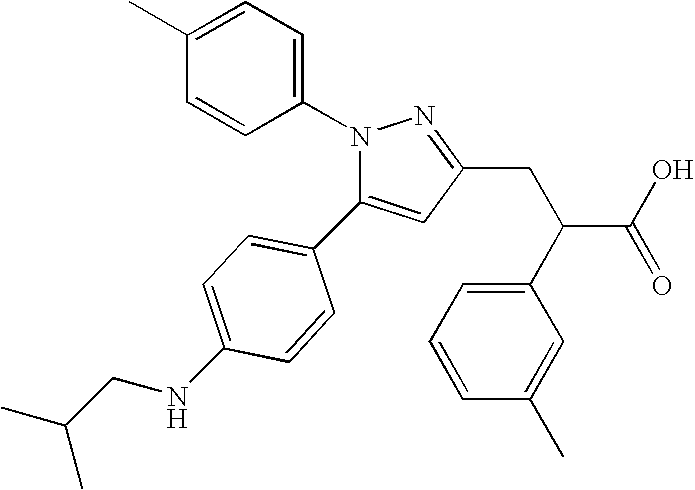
C1=C(C2=CC=C(NCC(C)C)C=C2)N(C2=CC=C(C)C=C2)N=C1CC(C1=CC=CC(C)=C1)C(O)=O
